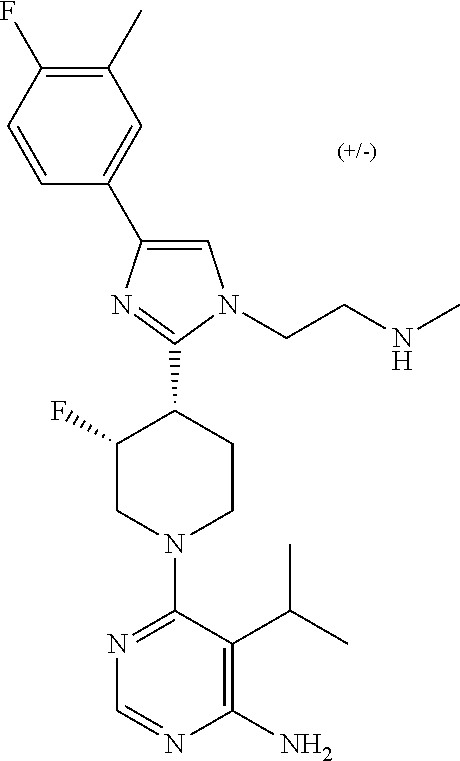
C1(C)=C(F)C=CC(C2=CN(CCNC)C(C3C(F)CN(C4=NC=NC(N)=C4C(C)C)CC3)=N2)=C1
